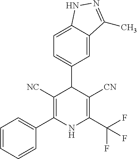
C1=C(C2C([NC])=C(C3=CC=CC=C3)NC(C(F)(F)F)=C2[CN])C=C2C(=C1)NN=C2C
